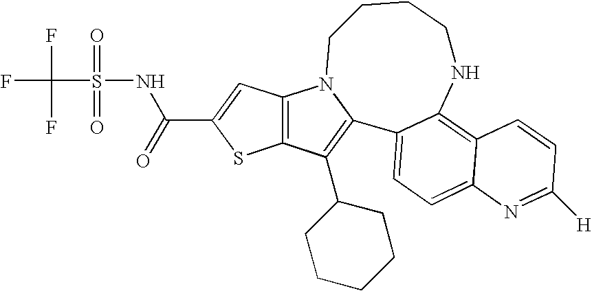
C12=C(C=C(C(NS(C(F)(F)F)(=O)=O)=O)S1)N1CCCCNC3=C4C(=CC=C3C1=C2C1CCCCC1)N=C([H])C=C4
